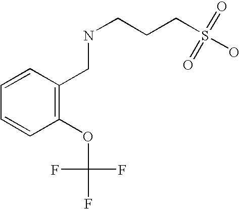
C1=CC(CNCCCS(=O)(=O)O)=C(OC(F)(F)F)C=C1
